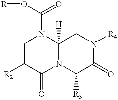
C1C([R2])C(=O)N2C([H])(N1C(O[R])=O)CN([R4])C(=O)C2[R3]
